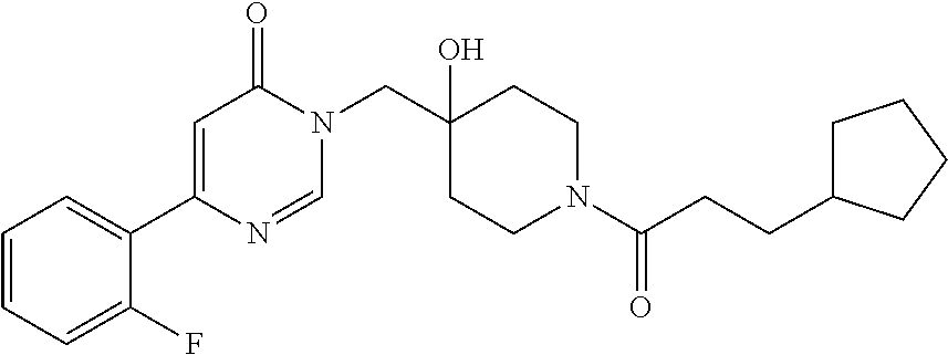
C1=CC=C(F)C(C2=CC(=O)N(CC3(O)CCN(C(CCC4CCCC4)=O)CC3)C=N2)=C1
